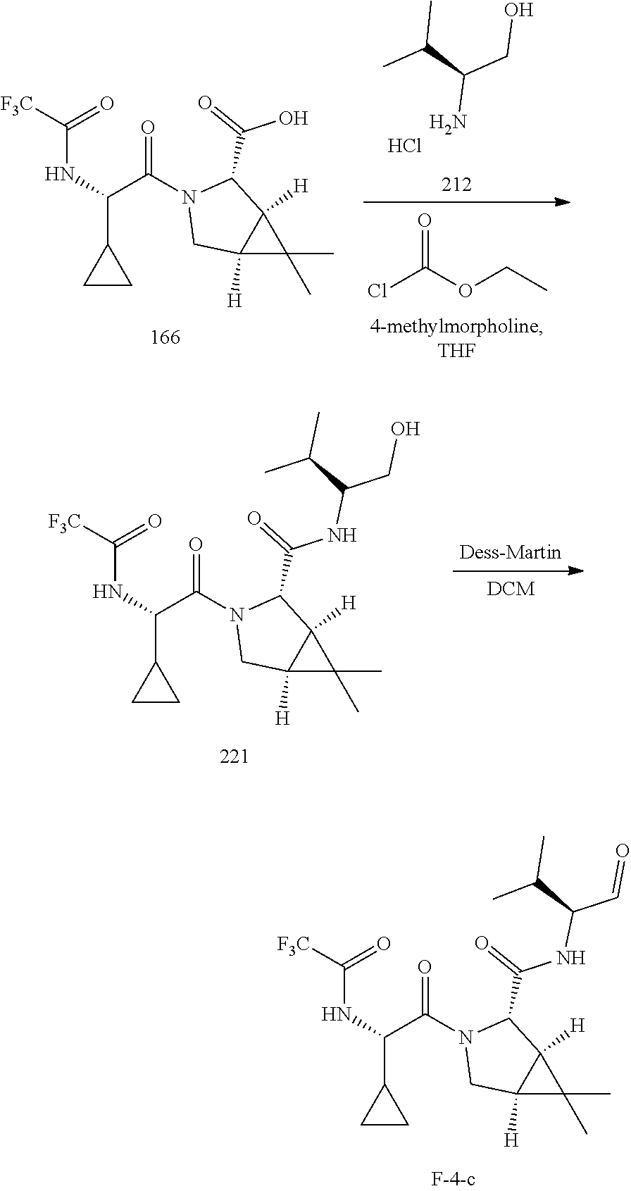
C(=O)(NC(C=O)C(C)C)C1N(C(C(NC(=O)[F3C])C2CC2)=O)CC2([H])C(C)(C)C12[H].C(C(N)C(C)C)O.Cl.O=C(Cl)OCC.C12([H])C(C)(C)C1([H])C(C(=O)O)N(C(C(NC(=O)[F3C])C1CC1)=O)C2.C12([H])C(C)(C)C1([H])C(C(=O)NC(C(C)C)CO)N(C(C(NC(=O)[F3C])C1CC1)=O)C2
